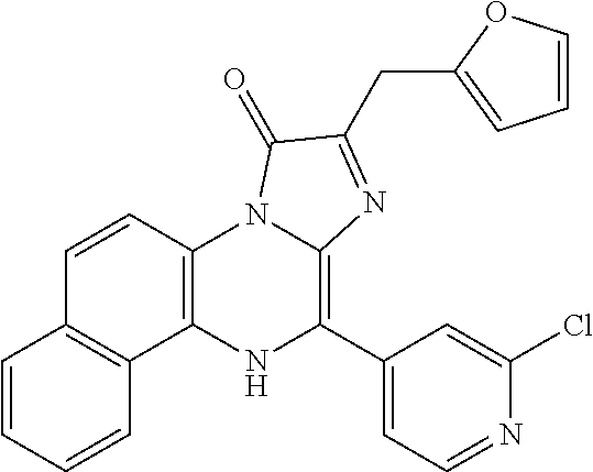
C12=C(NC(C3=CC=NC(Cl)=C3)=C3N1C(=O)C(CC1=CC=CO1)=N3)C1=C(C=C2)C=CC=C1
